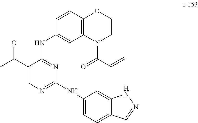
C1(C(C)=O)=CN=C(NC2=CC=C3C(=C2)NN=C3)N=C1NC1=CC2=C(C=C1)OCCN2C(=O)C=C
